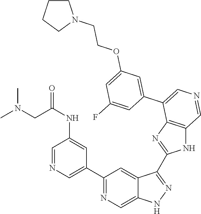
C1(C2=CN=CC(NC(=O)CN(C)C)=C2)=NC=C2C(=C1)C(C1=NC3=C(N1)C=NC=C3C1=CC(OCCN3CCCC3)=CC(F)=C1)=NN2
